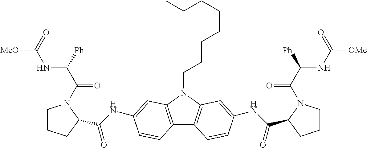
C1CCC(C(NC2=CC3=C(C4=C(N3CCCCCCCC)C=C(NC(C3CCCN3C(C(NC([OMe])=O)[Ph])=O)=O)C=C4)C=C2)=O)N1C(C(NC([MeO])=O)[Ph])=O
